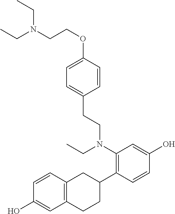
C1=C(OCCN(CC)CC)C=CC(CCN(C2=C(C3CC4=C(CC3)C=C(O)C=C4)C=CC(O)=C2)CC)=C1
